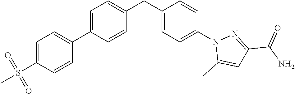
C1=C(S(C)(=O)=O)C=CC(C2=CC=C(CC3=CC=C(N4C(C)=CC(C(N)=O)=N4)C=C3)C=C2)=C1
